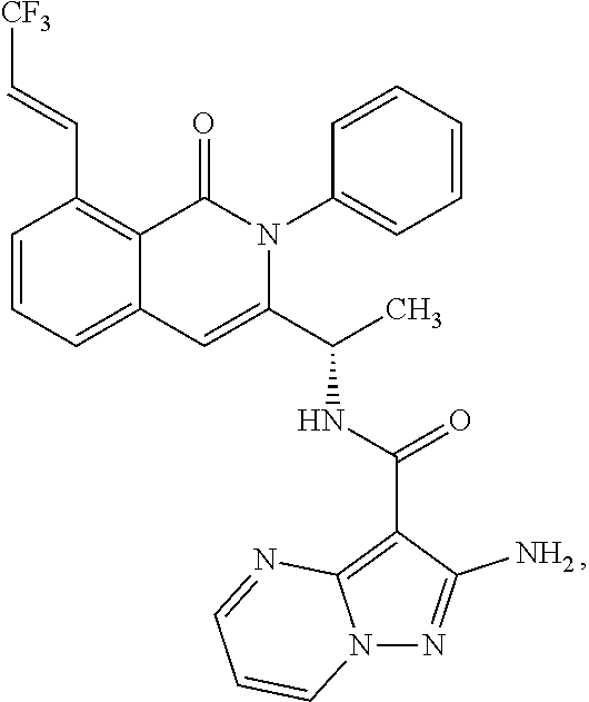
C1=CC=C2C(=C1C=C[CF3])C(=O)N(C1=CC=CC=C1)C(C(C)NC(=O)C1=C3N(N=C1N)C=CC=N3)=C2
